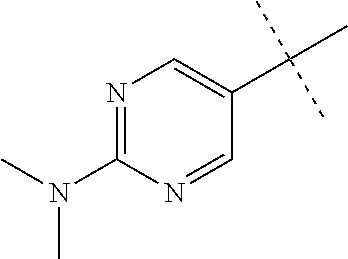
N1=C(N(C)C)N=CC(C(C)(C)C)=C1
